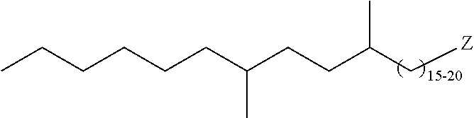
C(C(C[Z])C)CC(CCCCCC)C
